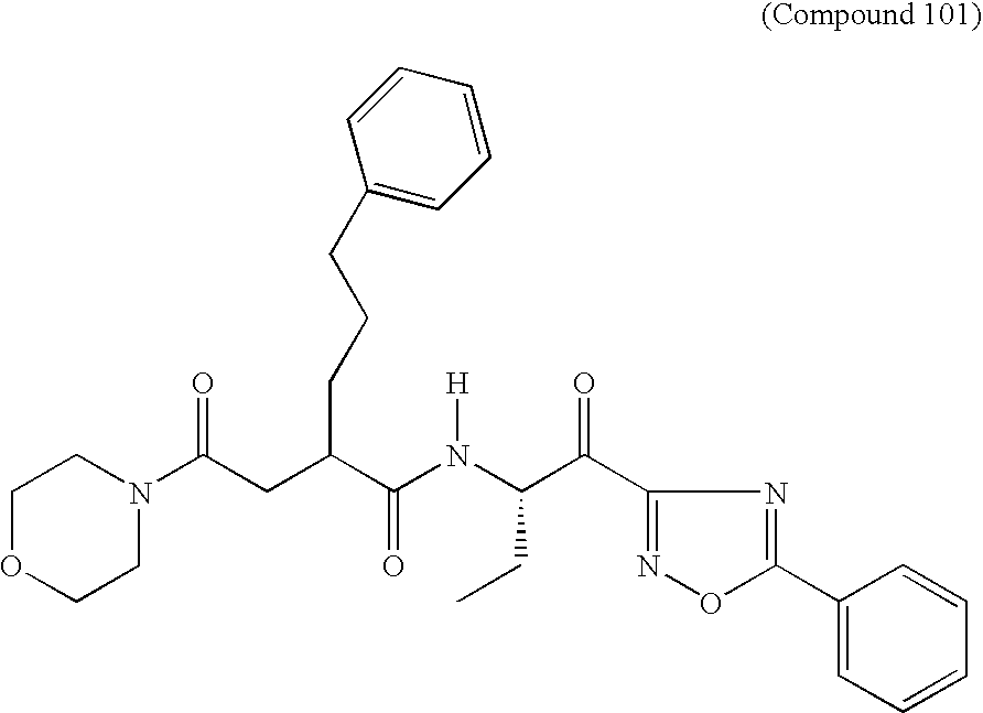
O=C(CC(CCCC1=CC=CC=C1)C(N(C(C(=O)C1=NOC(C2=CC=CC=C2)=N1)CC)[H])=O)N1CCOCC1
